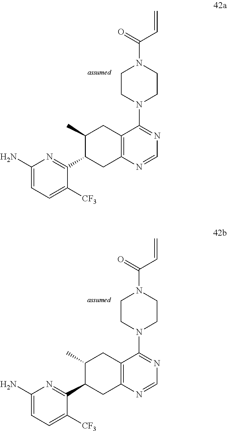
C1=NC2=C(C(N3CCN(C(C=C)=O)CC3)=N1)CC(C)C(C1=NC(N)=CC=C1[CF3])C2.C1=NC2=C(C(N3CCN(C(C=C)=O)CC3)=N1)CC(C)C(C1=NC(N)=CC=C1[CF3])C2
